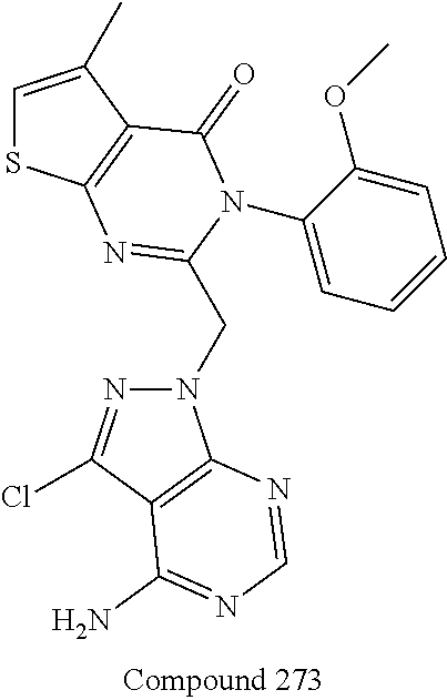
C1=C(C)C2=C(S1)N=C(CN1N=C(Cl)C3=C1N=CN=C3N)N(C1=CC=CC=C1OC)C2=O
